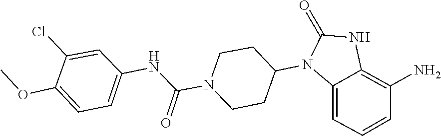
C1CN(C(NC2=CC=C(OC)C(Cl)=C2)=O)CCC1N1C(=O)NC2=C(N)C=CC=C12
